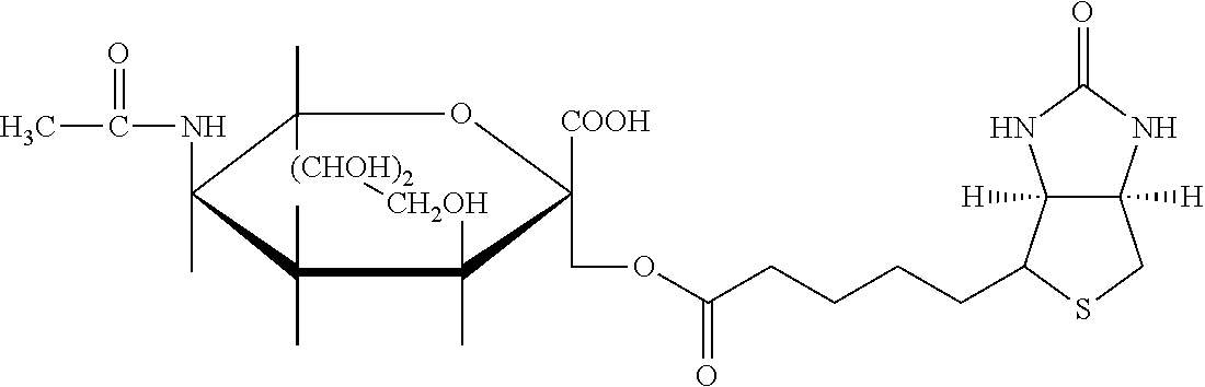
C12([H])C([H])(C(CCCCC(=O)OCC3([COOH])C(C)(C)C(C)(C)C(NC(C)=O)(C)C(C)([(CHOH)2][CH2OH])O3)SC1)NC(=O)N2
